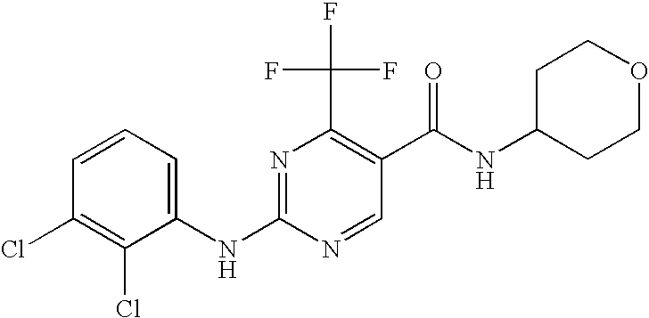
C1(NC2=NC(C(F)(F)F)=C(C(NC3CCOCC3)=O)C=N2)=CC=CC(Cl)=C1Cl
